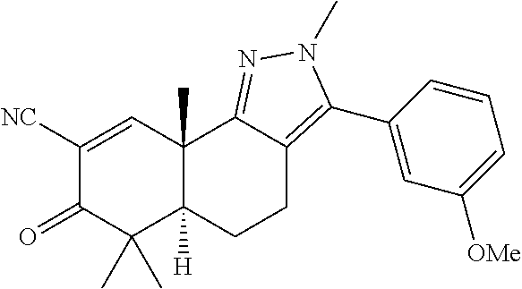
C1([NC])=CC2(C)C([H])(C(C)(C)C1=O)CCC1=C(C3=CC([OMe])=CC=C3)N(C)N=C21
